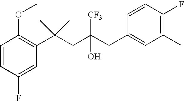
C1(F)=CC(C(CC(CC2=CC(C)=C(F)C=C2)(O)[CF3])(C)C)=C(OC)C=C1
